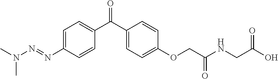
N(N=NC1=CC=C(C(C2=CC=C(OCC(NCC(O)=O)=O)C=C2)=O)C=C1)(C)C
